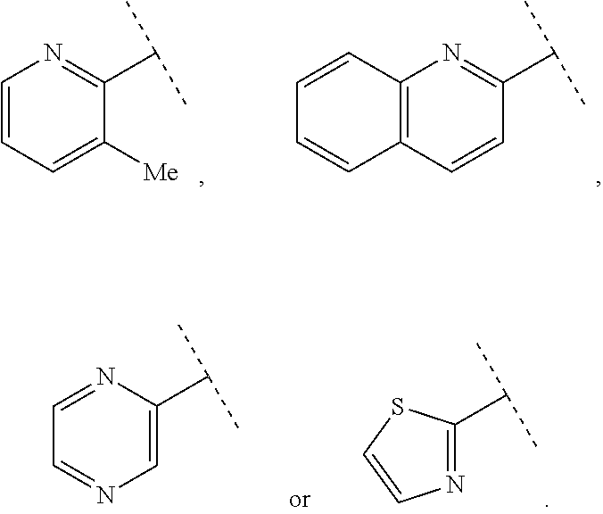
C1=CC=C([Me])C(C(C)C)=N1.C12=C(C=CC(C(C)C)=N1)C=CC=C2.C1(C(C)C)=NC=CS1.C1=NC(C(C)C)=CN=C1
